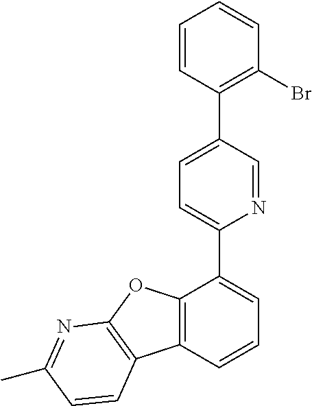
C12=C(OC3=C1C=CC(C)=N3)C(C1=CC=C(C3=C(Br)C=CC=C3)C=N1)=CC=C2
